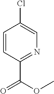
C1=CC(C(=O)OC)=NC=C1Cl
